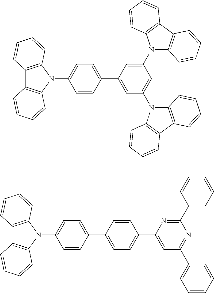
C1=C(C2=CC(N3C4=C(C5=C3C=CC=C5)C=CC=C4)=CC(N3C4=C(C5=C3C=CC=C5)C=CC=C4)=C2)C=CC(N2C3=C(C4=C2C=CC=C4)C=CC=C3)=C1.C1=C(C2=CC=C(C3=CC(C4=CC=CC=C4)=NC(C4=CC=CC=C4)=N3)C=C2)C=CC(N2C3=C(C4=C2C=CC=C4)C=CC=C3)=C1
